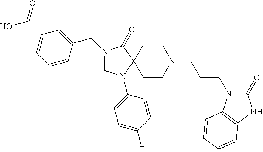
N1(CC2=CC(C(O)=O)=CC=C2)CN(C2=CC=C(F)C=C2)C2(C1=O)CCN(CCCN1C(=O)NC3=C1C=CC=C3)CC2
